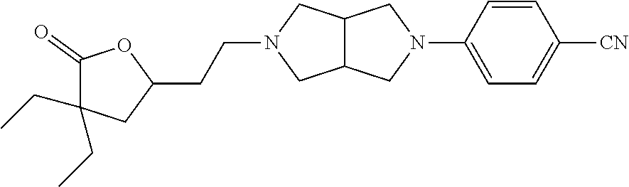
C12C(CN(C3=CC=C([CN])C=C3)C1)CN(CCC1OC(=O)C(CC)(CC)C1)C2
